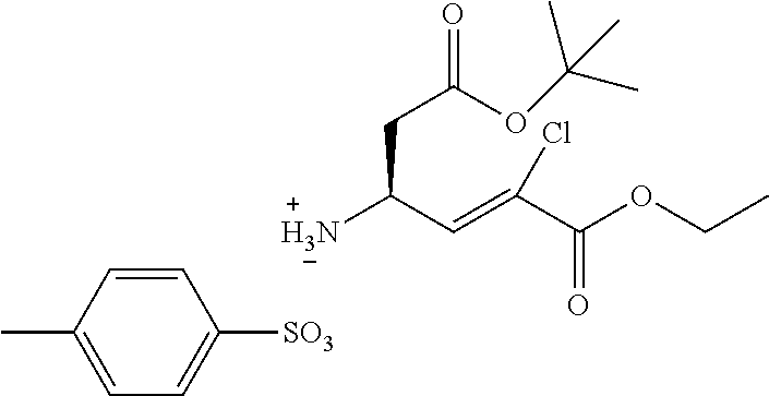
C1=CC(C)=CC=C1[SO3].C(C(C=C(C(OCC)=O)Cl)N)C(OC(C)(C)C)=O
